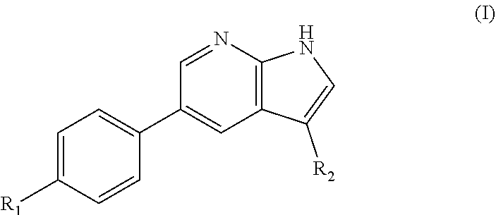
C1=C([R1])C=CC(C2=CC3=C(N=C2)NC=C3[R2])=C1
